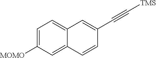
C1=C([MOMO])C=C2C(=C1)C=C(C#C[TMS])C=C2
